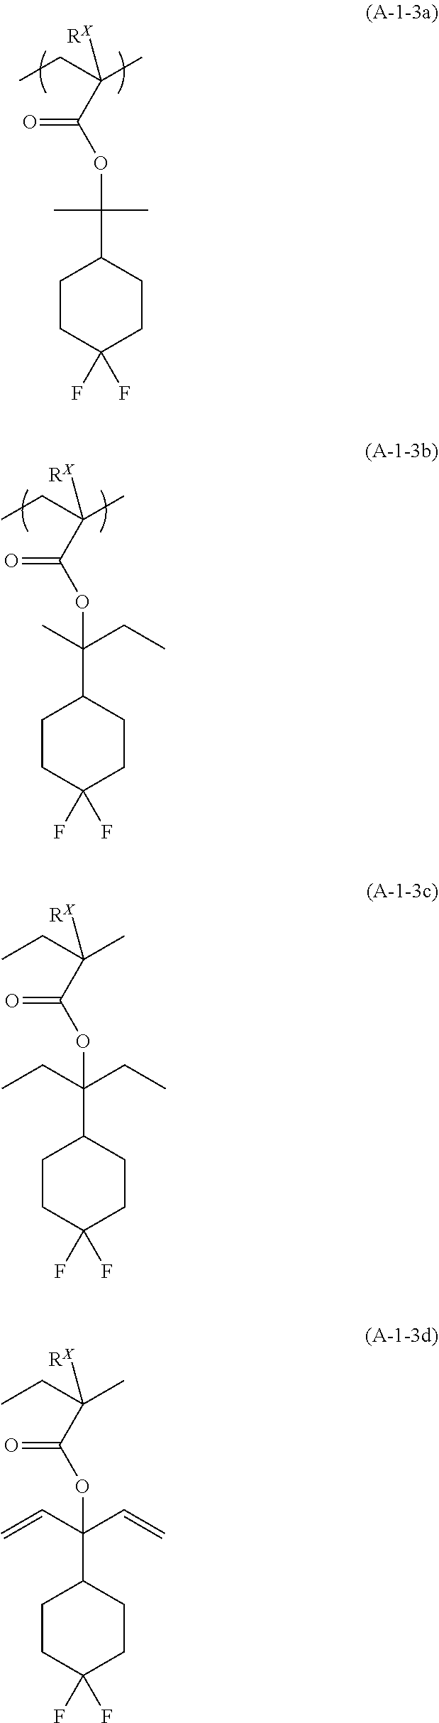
C1(C(OC(C(C)(CC)[RX])=O)(C)C)CCC(F)(F)CC1.C1(C(OC(C(C)(CC)[RX])=O)(CC)C)CCC(F)(F)CC1.C1(C(OC(C(C)(CC)[RX])=O)(CC)CC)CCC(F)(F)CC1.C1(C(OC(C(C)(CC)[RX])=O)(C=C)C=C)CCC(F)(F)CC1
